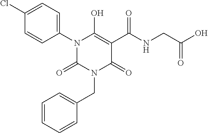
C1(Cl)=CC=C(N2C(=O)N(CC3=CC=CC=C3)C(=O)C(C(NCC(O)=O)=O)=C2O)C=C1
